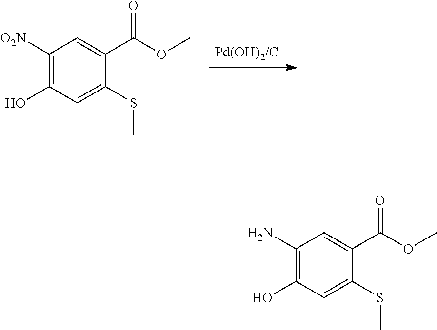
C1([O2N])=C(O)C=C(SC)C(C(OC)=O)=C1.C1(N)=C(O)C=C(SC)C(C(OC)=O)=C1
